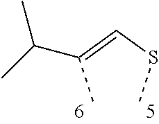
C(SC)=C(C)C(C)C
